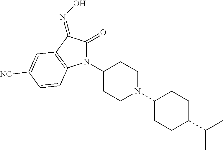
C1(=O)C(=NO)C2=C(C=CC([CN])=C2)N1C1CCN(C2CCC(C(C)C)CC2)CC1
